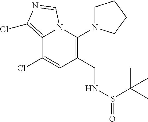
C1(CNS(=O)C(C)(C)C)=C(N2CCCC2)N2C(=C(Cl)N=C2)C(Cl)=C1
